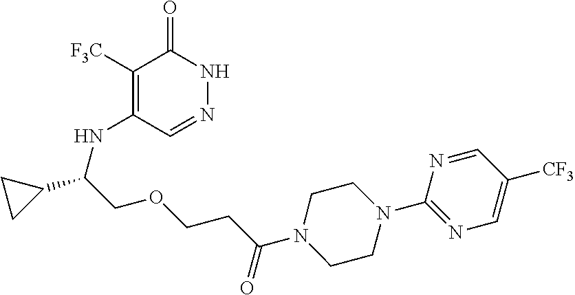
C1([F3C])=C(NC(C2CC2)COCCC(N2CCN(C3=NC=C([CF3])C=N3)CC2)=O)C=NNC1=O
